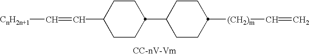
C(C1CCC(C2CCC([(CH2)m]C=C)CC2)CC1)=C[CnH2n+1]
